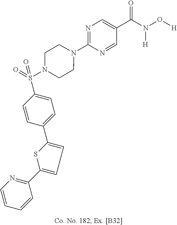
N1(C2=NC=C(C(N(O[H])[H])=O)C=N2)CCN(S(C2=CC=C(C3=CC=C(C4=NC=CC=C4)S3)C=C2)(=O)=O)CC1
